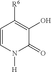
[R6]C1=C(O)C(=O)N([H])C=C1
